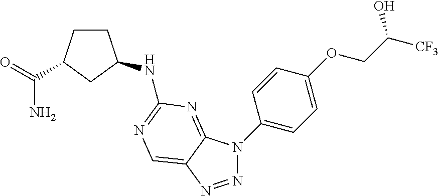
N1=NC2=CN=C(NC3CCC(C(=O)N)C3)N=C2N1C1=CC=C(OCC([CF3])O)C=C1
